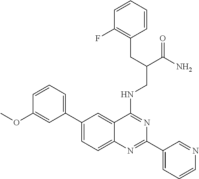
C1(C2=CC=CC(OC)=C2)=CC=C2C(=C1)C(NCC(CC1=C(F)C=CC=C1)C(=O)N)=NC(C1=CC=CN=C1)=N2
